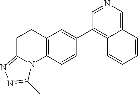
C12=CN=CC(C3=CC4=C(C=C3)N3C(=NN=C3C)CC4)=C1C=CC=C2
